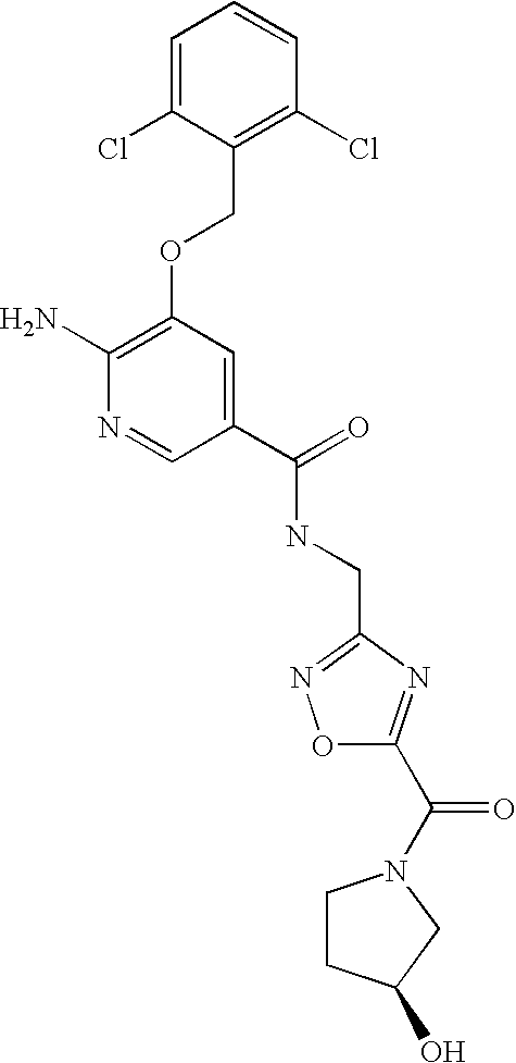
C1(Cl)=C(COC2=C(N)N=CC(C(=O)NCC3=NOC(C(=O)N4CCC(O)C4)=N3)=C2)C(Cl)=CC=C1
